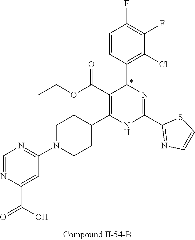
C1(F)=C(F)C=CC(C2N=C(C3=NC=CS3)NC(C3CCN(C4=NC=NC(C(=O)O)=C4)CC3)=C2C(OCC)=O)=C1Cl
